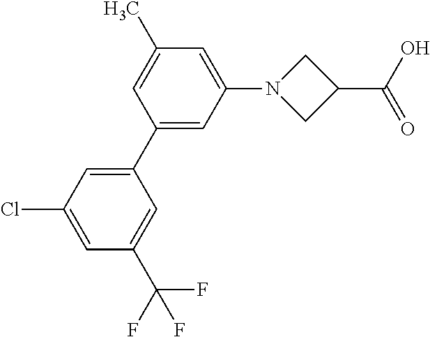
C1=C(Cl)C=C(C2=CC(N3CC(C(O)=O)C3)=CC(C)=C2)C=C1C(F)(F)F
